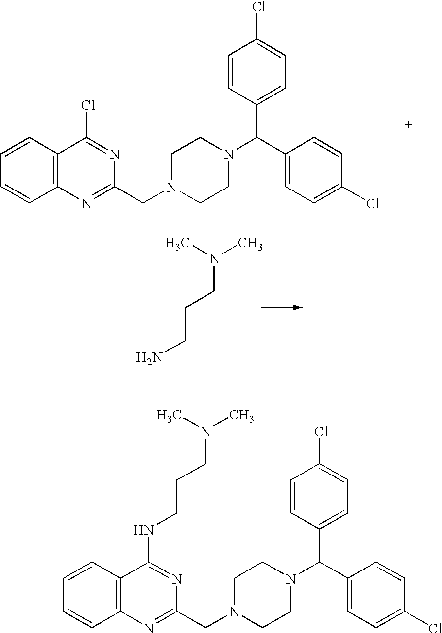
C1=CC2=C(C=C1)C(Cl)=NC(CN1CCN(C(C3=CC=C(Cl)C=C3)C3=CC=C(Cl)C=C3)CC1)=N2.C(CN)CN(C)C.C1=CC2=C(C=C1)C(NCCCN(C)C)=NC(CN1CCN(C(C3=CC=C(Cl)C=C3)C3=CC=C(Cl)C=C3)CC1)=N2
